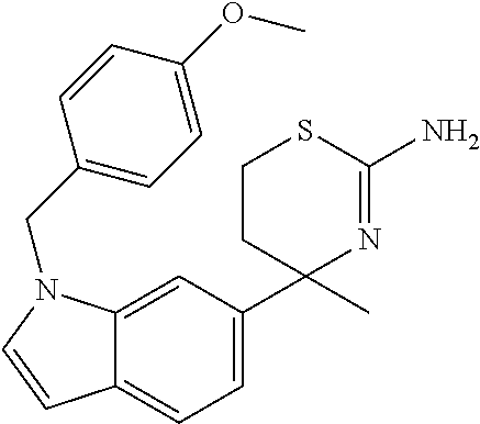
C1CC(C2=CC=C3C(=C2)N(CC2=CC=C(OC)C=C2)C=C3)(C)N=C(N)S1
